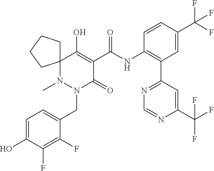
C12(N(C)N(CC3=CC=C(O)C(F)=C3F)C(=O)C(C(NC3=C(C4=NC=NC(C(F)(F)F)=C4)C=C(C(F)(F)F)C=C3)=O)=C1O)CCCC2
